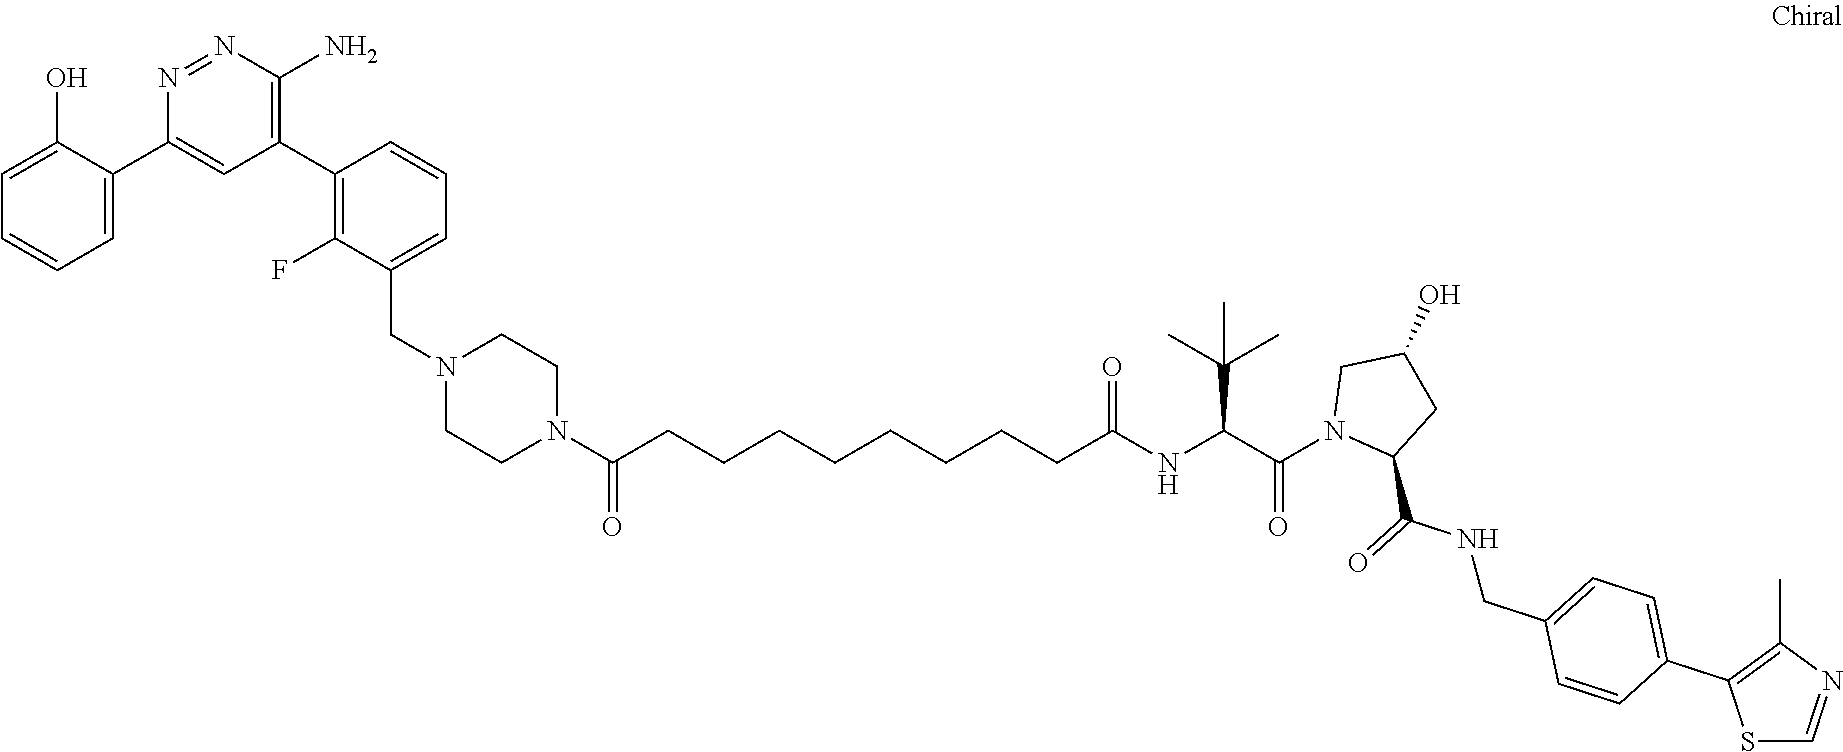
C1CN(C(CCCCCCCCC(NC(C(N2CC(O)CC2C(NCC2=CC=C(C3=C(C)N=CS3)C=C2)=O)=O)C(C)(C)C)=O)=O)CCN1CC1=CC=CC(C2=C(N)N=NC(C3=CC=CC=C3O)=C2)=C1F
